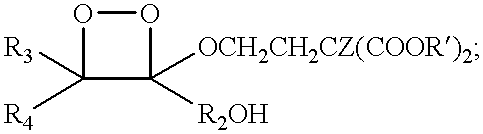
O1C([R3])([R4])C([OCH2CH2CZ(COOR)2])([R2OH])O1
